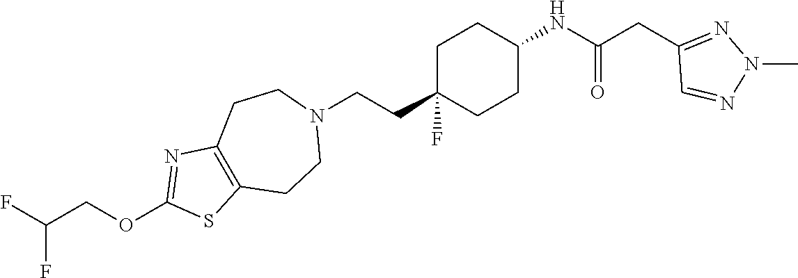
C1C(CCN2CCC3=C(CC2)SC(OCC(F)F)=N3)(F)CCC(NC(CC2=NN(C)N=C2)=O)C1
